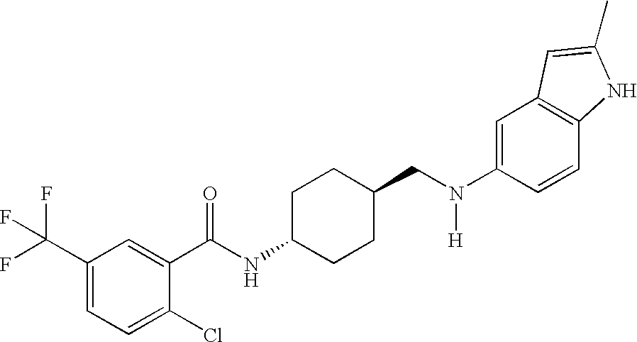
C1(C(F)(F)F)=CC=C(Cl)C(C(NC2CCC(CN(C3=CC4=C(C=C3)NC(C)=C4)[H])CC2)=O)=C1
